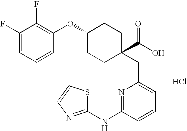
C1(F)=CC=CC(OC2CCC(C(O)=O)(CC3=CC=CC(NC4=NC=CS4)=N3)CC2)=C1F.Cl
